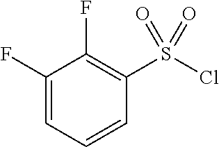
C1(S(Cl)(=O)=O)=C(F)C(F)=CC=C1
